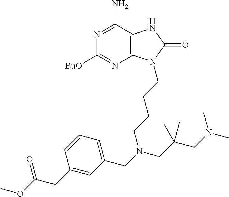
C12=C(C(N)=NC([BuO])=N1)NC(=O)N2CCCCN(CC1=CC=CC(CC(OC)=O)=C1)CC(CN(C)C)(C)C
